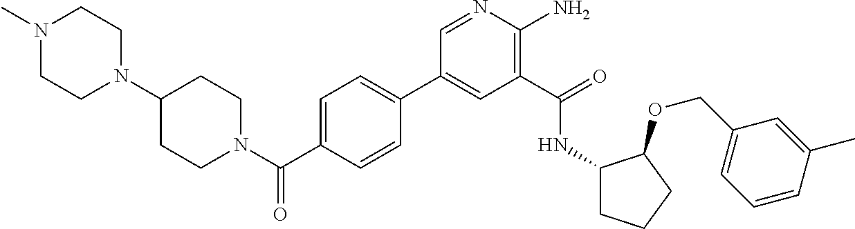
C1(C2=CC=C(C(N3CCC(N4CCN(C)CC4)CC3)=O)C=C2)=CC(C(=O)NC2CCCC2OCC2=CC=CC(C)=C2)=C(N)N=C1
